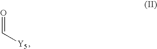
O=C[Y5]
